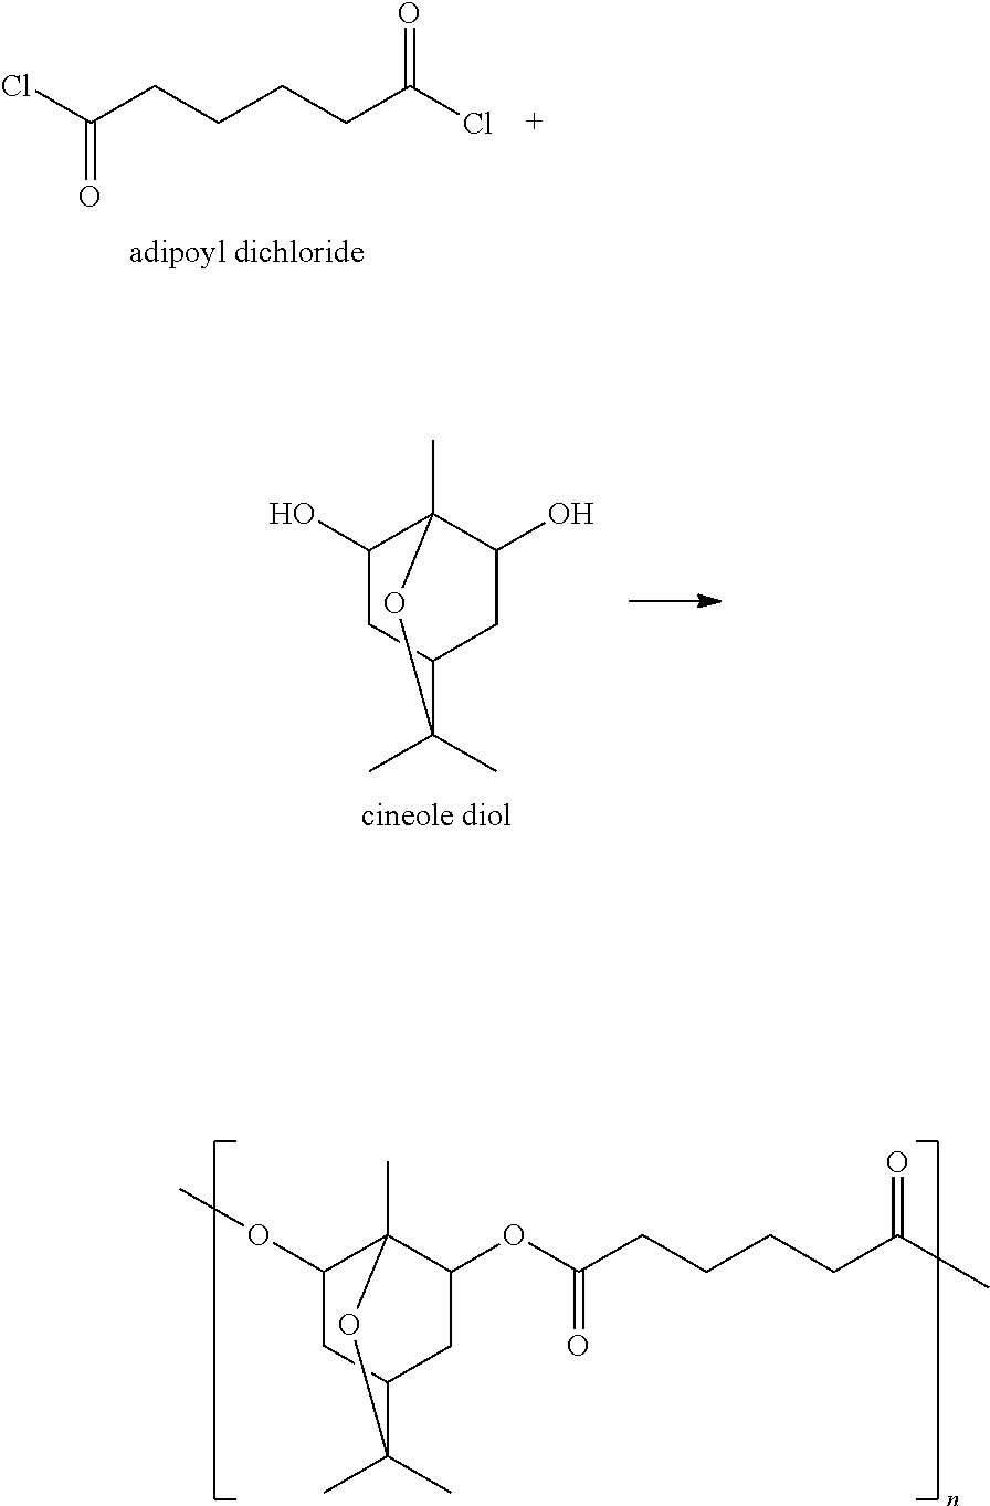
C1(OC)CC2CC(OC(CCCCC(C)=O)=O)C1(C)OC2(C)C.C1(O)CC2CC(O)C1(C)OC2(C)C.ClC(CCCCC(Cl)=O)=O
